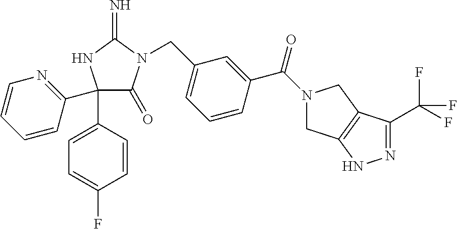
C1(C2=CC=C(F)C=C2)(C2=NC=CC=C2)C(=O)N(CC2=CC=CC(C(N3CC4=C(C3)C(C(F)(F)F)=NN4)=O)=C2)C(=N)N1
